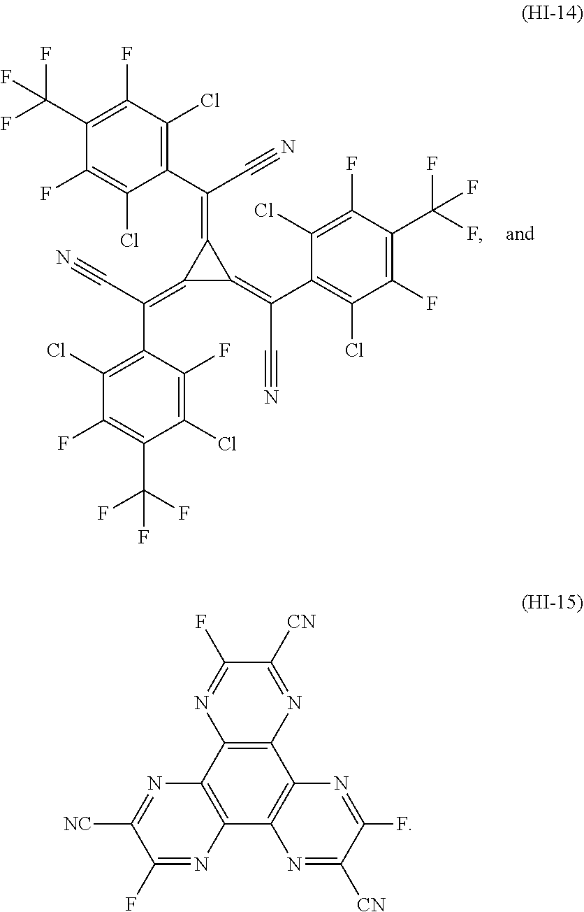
C1(C(=C2C(=C(C3=C(Cl)C(F)=C(C(F)(F)F)C(F)=C3Cl)C#N)C2=C(C#N)C2=C(Cl)C(F)=C(C(F)(F)F)C(Cl)=C2F)C#N)=C(Cl)C(F)=C(C(F)(F)F)C(F)=C1Cl.C1(F)=NC2=C(N=C1[NC])C1=C(C3=C2N=C([CN])C(F)=N3)N=C([CN])C(F)=N1
